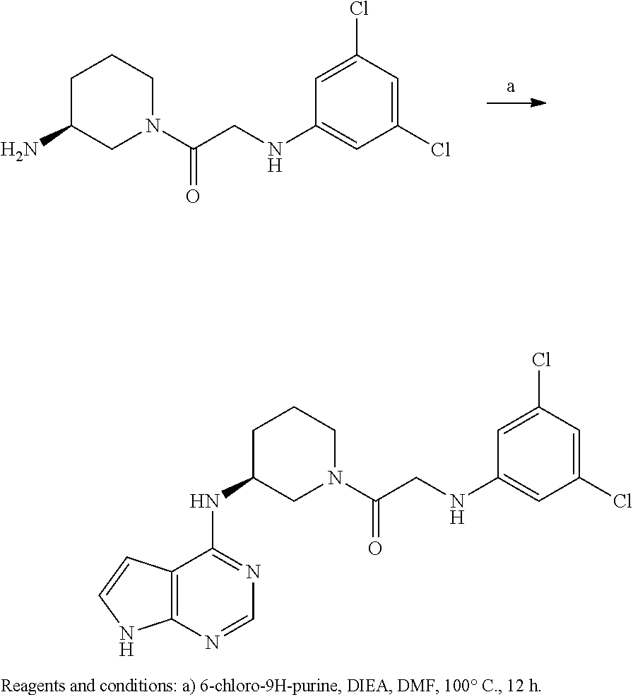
NC1CN(C(CNC2=CC(Cl)=CC(Cl)=C2)=O)CCC1.C1=NC2=C(C(NC3CN(C(CNC4=CC(Cl)=CC(Cl)=C4)=O)CCC3)=N1)C=CN2
